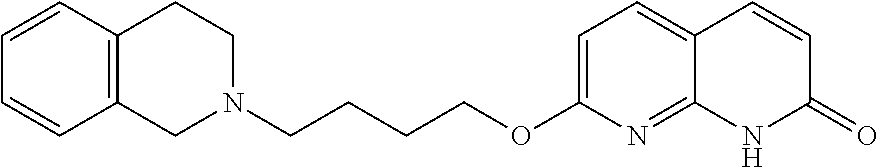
C1=CC2=C(C=C1)CN(CCCCOC1=CC=C3C(=N1)NC(=O)C=C3)CC2
